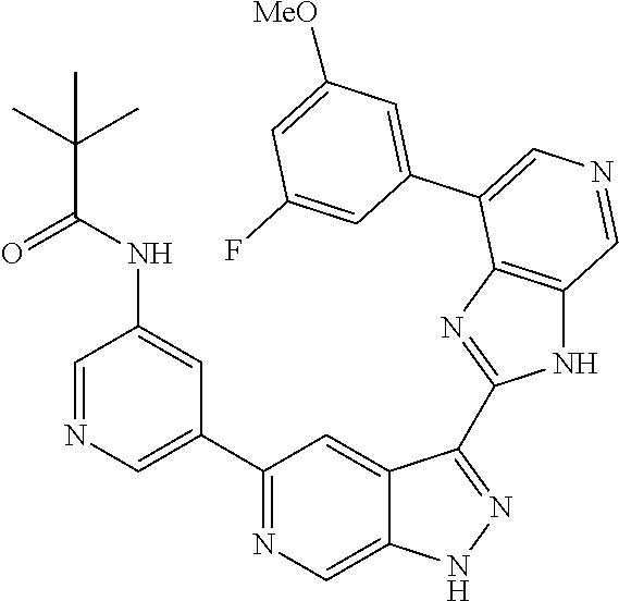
C1(C2=CN=CC(NC(C(C)(C)C)=O)=C2)=NC=C2C(=C1)C(C1=NC3=C(N1)C=NC=C3C1=CC([MeO])=CC(F)=C1)=NN2
